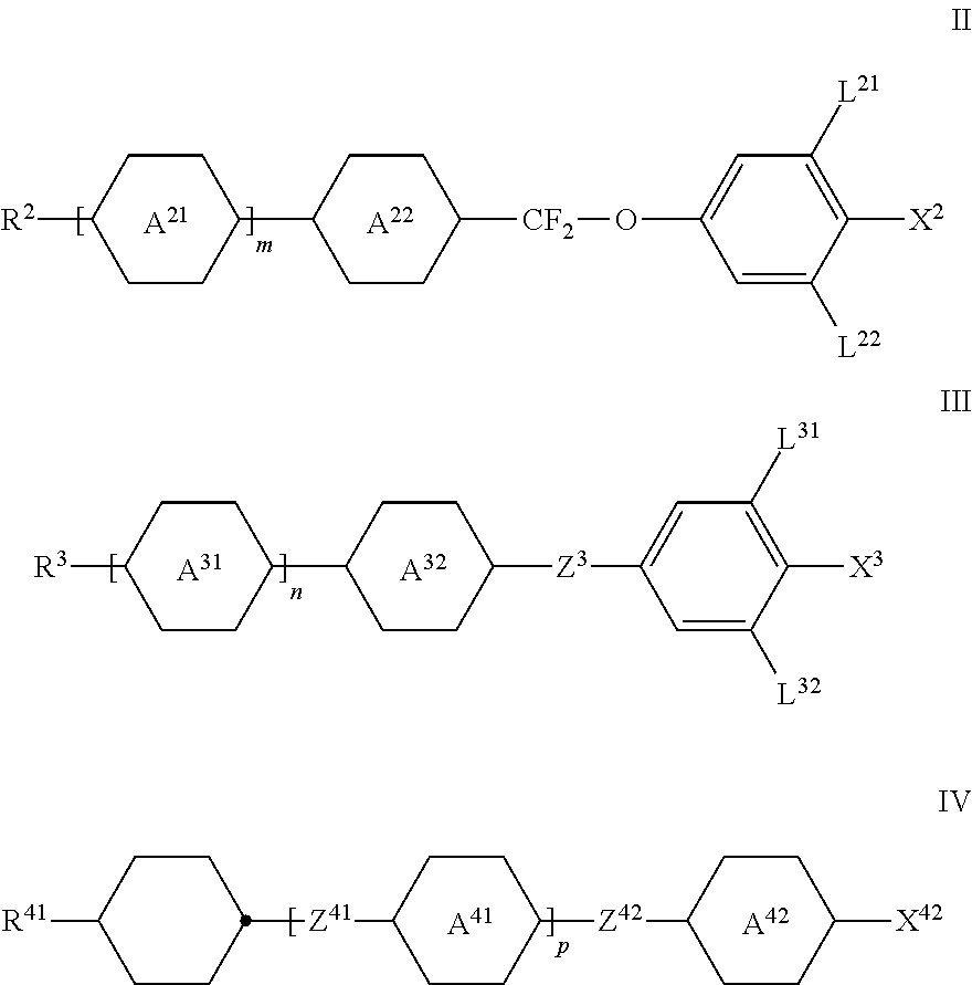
C1CC([R2])CCC1C1CCC([CF2]OC2=CC([L21])=C([X2])C([L22])=C2)CC1.[A21].[A22].[A31].[A32].C1CC([R3])CCC1C1CCC([Z3]C2=CC([L31])=C([X3])C([L32])=C2)CC1.C1CC([R41])CCC1[Z41]C1CCC([Z42]C2CCC([X42])CC2)CC1.[A41].[A42]
